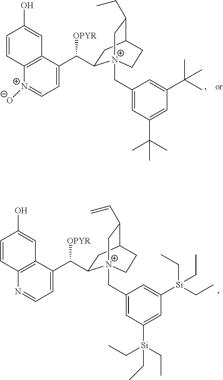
C1=CC2=C(C=C1O)C(C(C1CC3C(C=C)C[N+]1(CC1=CC([Si](CC)(CC)CC)=CC([Si](CC)(CC)CC)=C1)CC3)[OPYR])=CC=N2.C1=CC2=C(C=C1O)C(C(C1CC3C(CC)C[N+]1(CC1=CC(C(C)(C)C)=CC(C(C)(C)C)=C1)CC3)[OPYR])=CC=[N+]2[O-]
